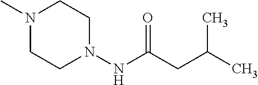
N1(C)CCN(NC(CC(C)C)=O)CC1
